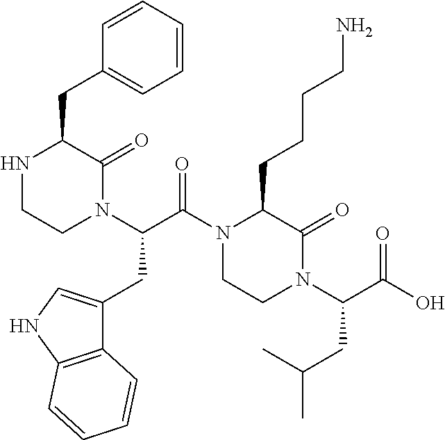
N1CCN(C(C(N2CCN(C(C(O)=O)CC(C)C)C(=O)C2CCCCN)=O)CC2=CNC3=C2C=CC=C3)C(=O)C1CC1=CC=CC=C1
